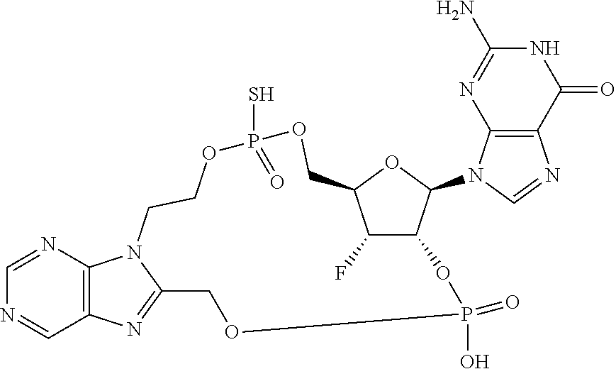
C1=NC2=C(C=N1)N=C1N2CCOP(S)(=O)OCC2OC(N3C=NC4=C3N=C(N)NC4=O)C(C2F)OP(O)(=O)OC1
